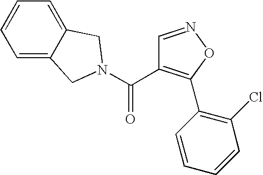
C(=O)(C1=C(C2=C(Cl)C=CC=C2)ON=C1)N1CC2=CC=CC=C2C1
